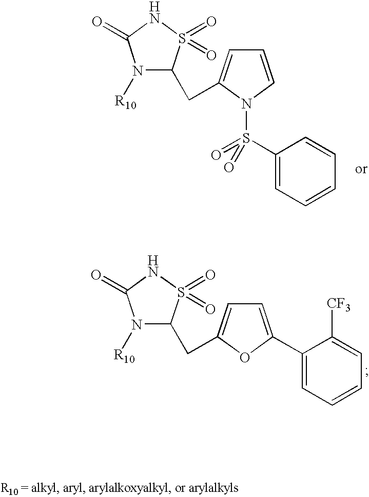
N1([R10])C(CC2=CC=CN2S(C2=CC=CC=C2)(=O)=O)S(=O)(=O)NC1=O.N1([R10])C(CC2=CC=C(C3=CC=CC=C3[CF3])O2)S(=O)(=O)NC1=O
